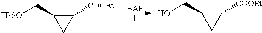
[TBAF].[THF].[TBSO]CC1CC1[COOEt].OCC1CC1[COOEt]
